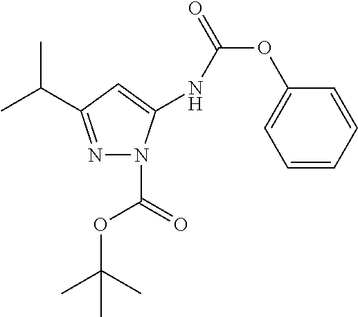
N1=C(C(C)C)C=C(NC(OC2=CC=CC=C2)=O)N1C(=O)OC(C)(C)C
